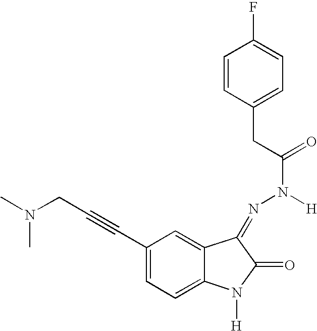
CN(CC#CC1=CC=C2C(=C1)C(=NN(C(CC1=CC=C(F)C=C1)=O)[H])C(=O)N2[H])C
